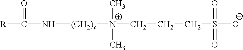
[R]C(=O)N[(CH2)x][N+](C)(C)CCCS(=O)([O-])=O
